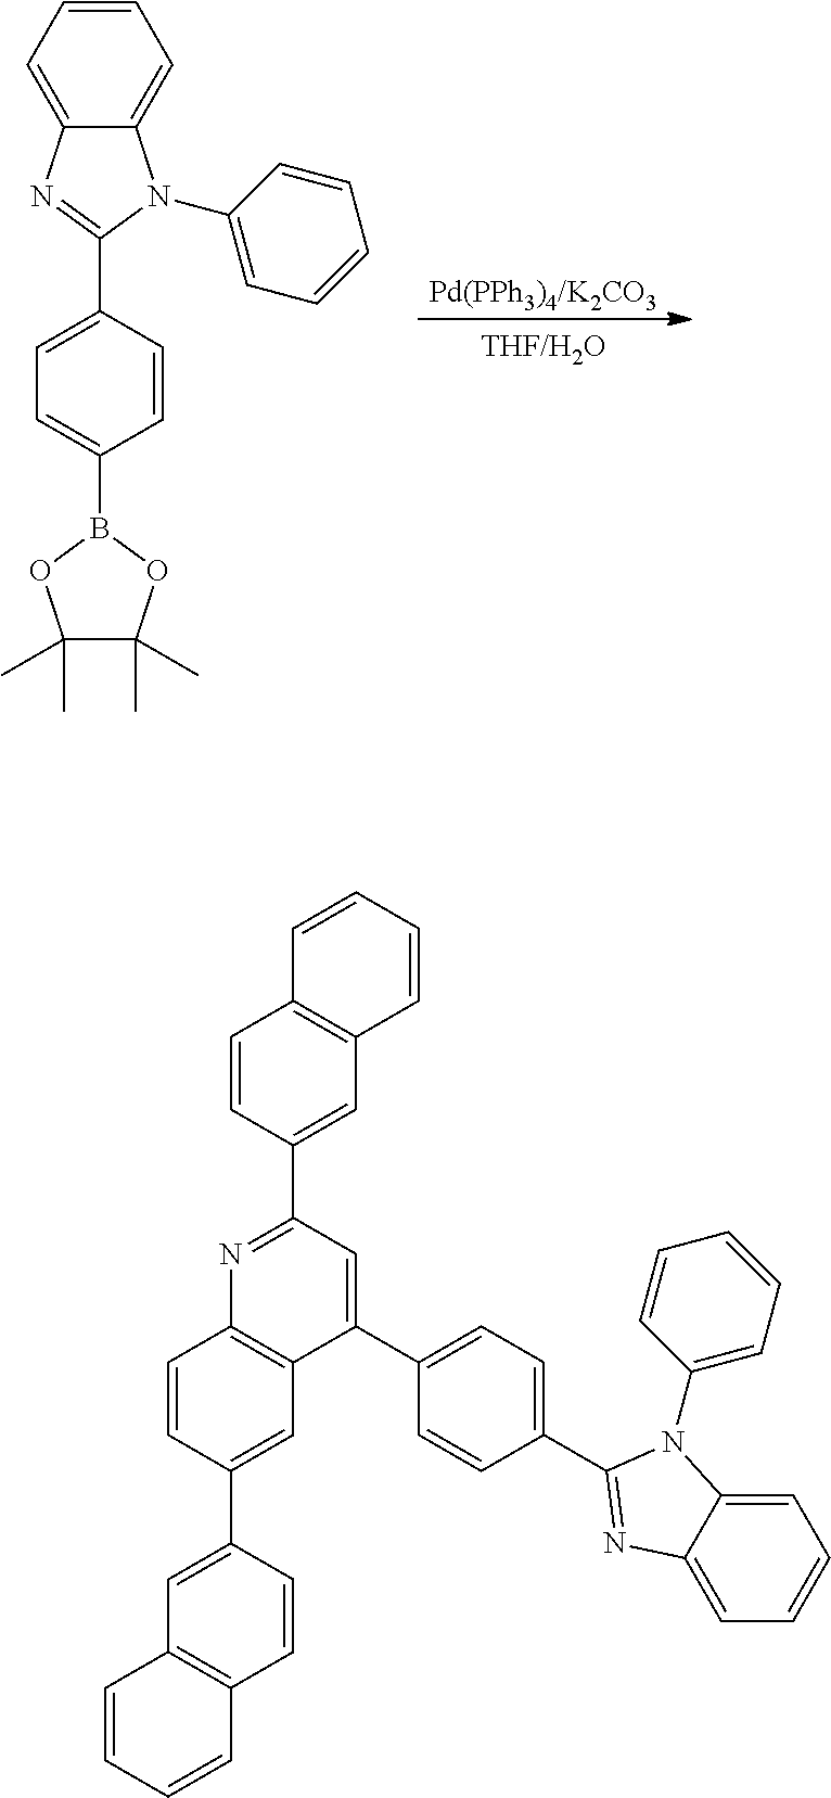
C1=CC(C2=NC3=CC=CC=C3N2C2=CC=CC=C2)=CC=C1B1OC(C)(C)C(C)(C)O1.C1=CC(C2=NC3=C(C(C4=CC=C(C5=NC6=CC=CC=C6N5C5=CC=CC=C5)C=C4)=C2)C=C(C2=CC4=C(C=C2)C=CC=C4)C=C3)=CC2=C1C=CC=C2
